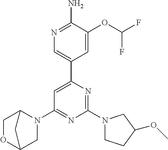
C1=C(C2=CN=C(N)C(OC(F)F)=C2)N=C(N2CCC(OC)C2)N=C1N1C2COC(C1)C2
